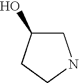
C1C(O)CCN1
